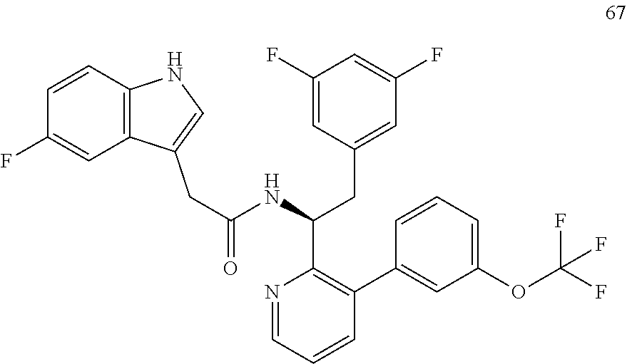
N1=CC=CC(C2=CC(OC(F)(F)F)=CC=C2)=C1C(NC(=O)CC1=CNC2=C1C=C(F)C=C2)CC1=CC(F)=CC(F)=C1
